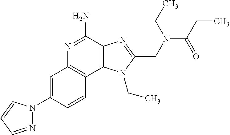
C1=C(N2N=CC=C2)C=CC2=C1N=C(N)C1=C2N(CC)C(CN(C(CC)=O)CC)=N1
